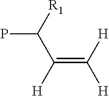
C(=C([H])[H])([H])C(P)[R1]
